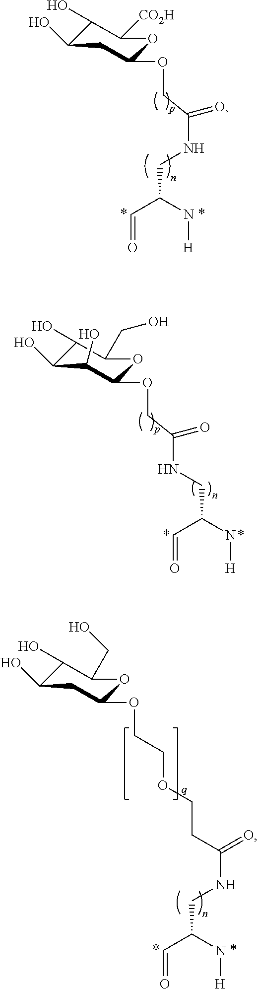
C(NCC(C=O)N[H])(COC1CC(O)C(O)C([CO2H])O1)=O.C(NCC(N[H])C=O)(COC1C(O)C(O)C(O)C(CO)O1)=O.O(C1CC(O)C(O)C(CO)O1)CCOCCC(=O)NCC(C=O)N[H]
